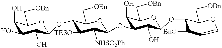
C1(O)C(C[OBn])OC(OC2C(C[OBn])OC(OC3C(O)C(C[OBn])OC(OC4C(C[OBn])OC=CC4[BnO])C3O)C([NHSO2Ph])C2[TESO])C(O)C1O
